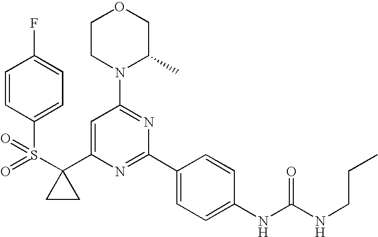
S(C1(C2=CC(N3C(C)COCC3)=NC(C3=CC=C(NC(NCCC)=O)C=C3)=N2)CC1)(=O)(=O)C1=CC=C(F)C=C1
